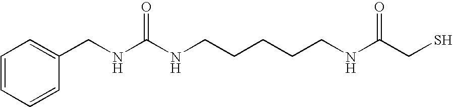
C1=CC=C(CNC(NCCCCCNC(CS)=O)=O)C=C1
